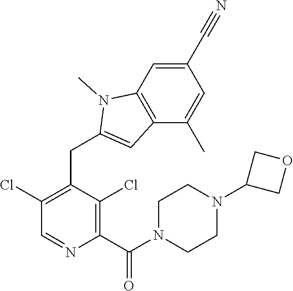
C1(Cl)=C(CC2=CC3=C(C=C(C#N)C=C3C)N2C)C(Cl)=C(C(=O)N2CCN(C3COC3)CC2)N=C1
